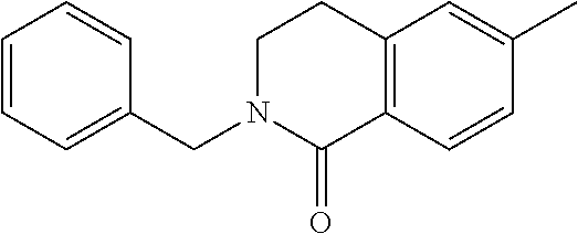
C1=CC=C(CN2C(=O)C3=C(CC2)C=C(C)C=C3)C=C1
